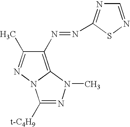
C1(N=NC2=NC=NS2)=C2N(N=C1C)C([t-C4H9])=NN2C
